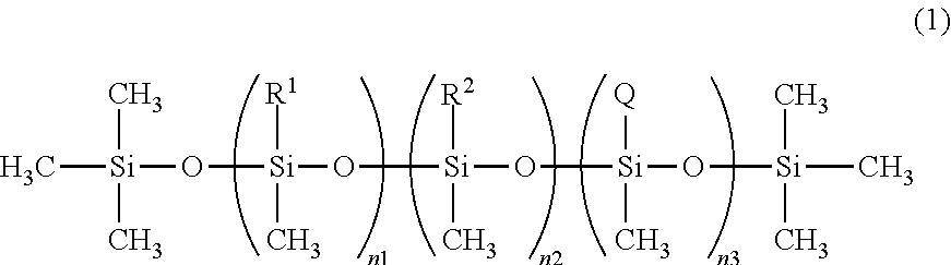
C[Si](C)(O[Si]([R1])(C)O[Si](O[Si](O[Si](C)(C)C)([Q])C)([R2])C)C
